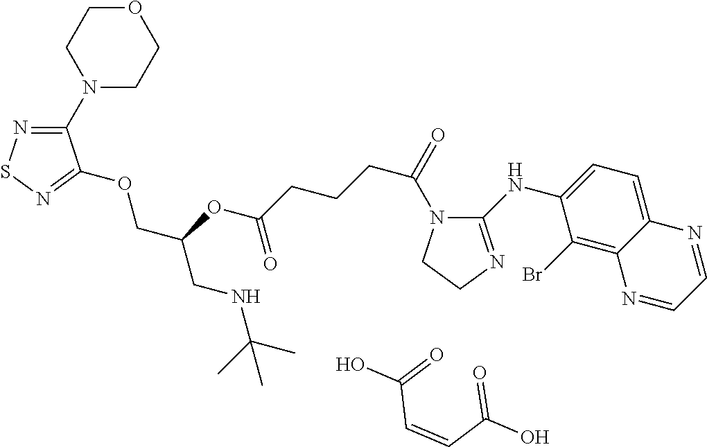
O1CCN(C2=NSN=C2OCC(CNC(C)(C)C)OC(CCCC(=O)N2C(NC3=CC=C4C(=C3Br)N=CC=N4)=NCC2)=O)CC1.O=C(C=CC(=O)O)O
